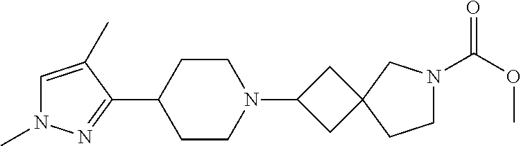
C1=C(C)C(C2CCN(C3CC4(C3)CCN(C(OC)=O)C4)CC2)=NN1C
